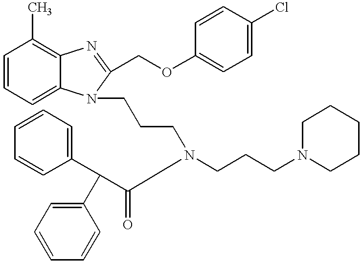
C1=CC=C2C(=C1C)N=C(COC1=CC=C(Cl)C=C1)N2CCCN(CCCN1CCCCC1)C(C(C1=CC=CC=C1)C1=CC=CC=C1)=O
